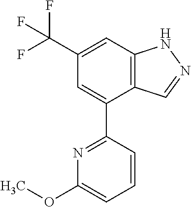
C12=C(C=C(C(F)(F)F)C=C1C1=NC(OC)=CC=C1)NN=C2
